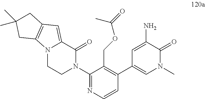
C1(C2=C(COC(=O)C)C(N3C(=O)C4=CC5=C(N4CC3)CC(C)(C)C5)=NC=C2)=CN(C)C(=O)C(N)=C1
